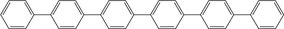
C1=CC(C2=CC=C(C3=CC=C(C4=CC=CC=C4)C=C3)C=C2)=CC=C1C1=CC=C(C2=CC=CC=C2)C=C1
